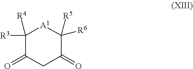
C1([R5])([R6])[A1]C([R4])([R3])C(=O)CC1=O
